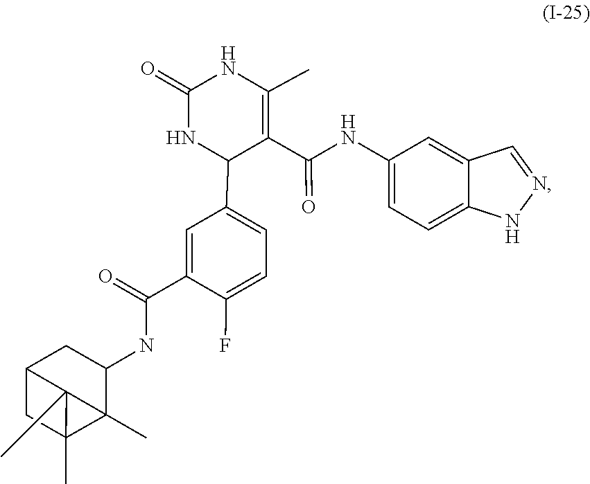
N1=CC2=CC(NC(C3=C(C)NC(=O)NC3C3=CC=C(F)C(C(NC4CC5CC6(C)C4(C)C56CC)=O)=C3)=O)=CC=C2N1
